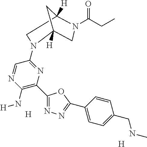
C1(C2=C(N[H])N=CC(N3C4([H])CN(C(CC)=O)C([H])(C3)C4)=N2)=NN=C(C2=CC=C(CNC)C=C2)O1.[H].[H]
